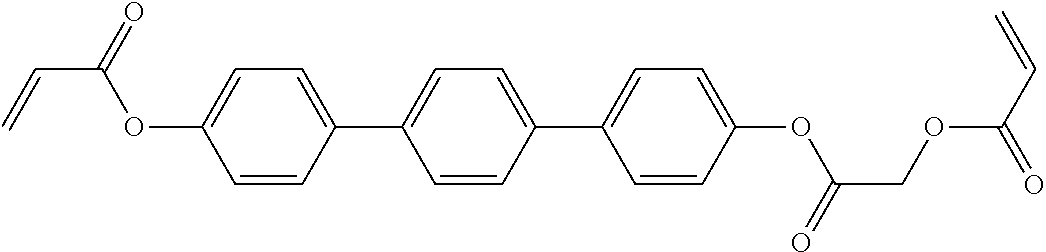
C(=C)C(=O)OC1=CC=C(C2=CC=C(C3=CC=C(OC(COC(C=C)=O)=O)C=C3)C=C2)C=C1
